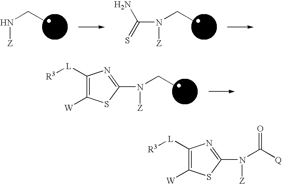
N(CC)[Z].N(CC)([Z])C(=S)N.N(CC)([Z])C1=NC([L][R3])=C([W])S1.N(C([Q])=O)([Z])C1=NC([L][R3])=C([W])S1
